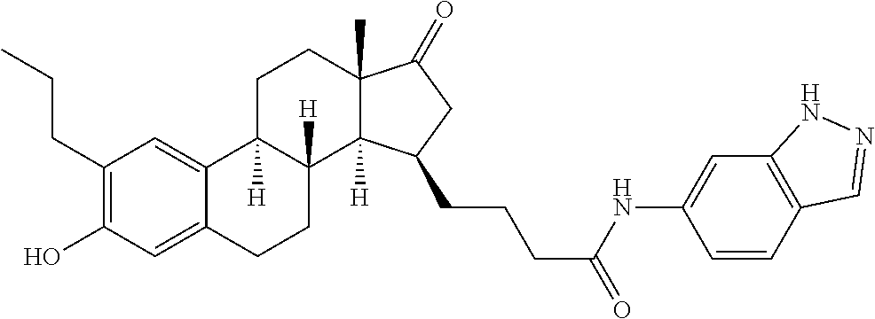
C1(CCC)=C(O)C=C2C(=C1)C1([H])C([H])(CC2)C2([H])C(C)(CC1)C(=O)CC2CCCC(NC1=CC2=C(C=C1)C=NN2)=O
